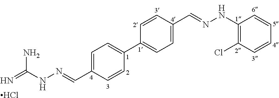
C1=C(C=NNC(=N)N)C=CC(C2=CC=C(C=NNC3=C(Cl)C=CC=C3)C=C2)=C1.Cl
